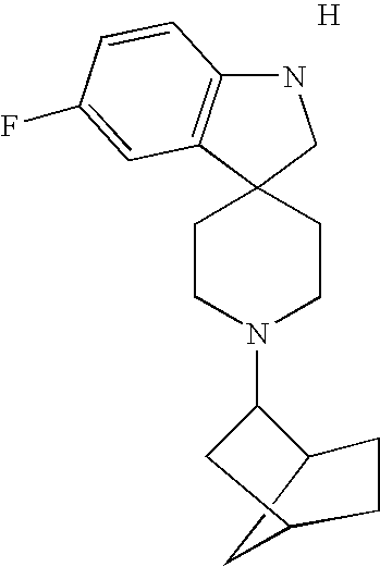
C12(CCN(C3CC4CC3CC4)CC1)CNC1=C2C=C(F)C=C1.[H]
